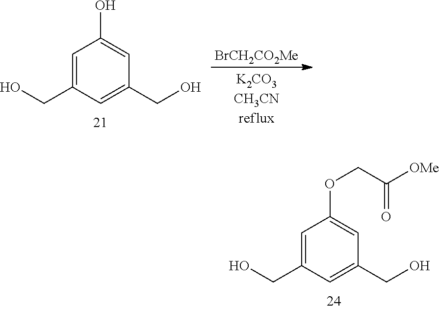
C1=C(CO)C=C(CO)C=C1O.[BrCH2CO2Me].C1=C(CO)C=C(CO)C=C1OCC([OMe])=O
